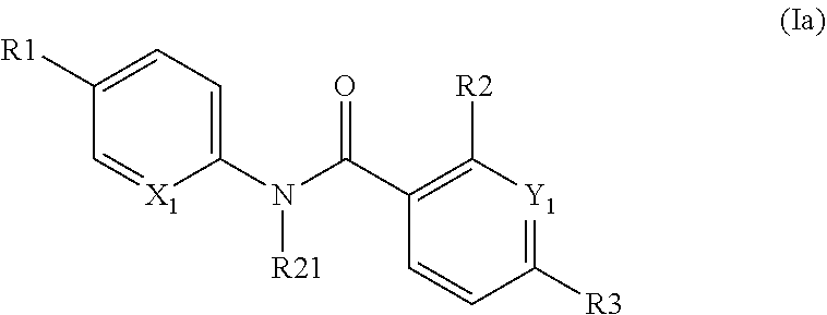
C1=C([R1])C=[X1]C(N(C(C2=C([R2])[Y1]=C([R3])C=C2)=O)[R21])=C1
